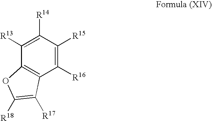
C1([R14])=C([R13])C2=C(C([R16])=C1[R15])C([R17])=C([R18])O2
